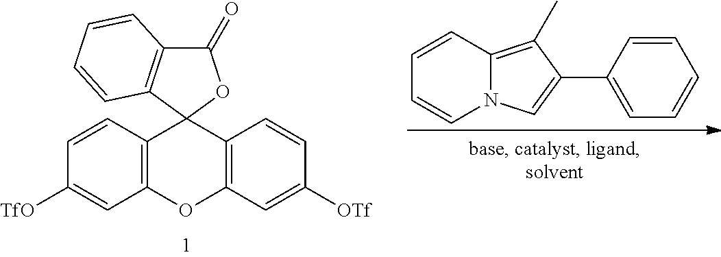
C12=C(OC3=C(C14OC(=O)C1=C4C=CC=C1)C=CC([OTf])=C3)C=C([TfO])C=C2.C12=C(C)C(C3=CC=CC=C3)=CN1C=CC=C2
